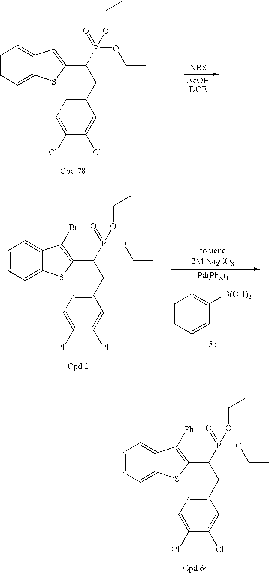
C1=CC=C2C(=C1)C=C(C(P(OCC)(OCC)=O)CC1=CC=C(Cl)C(Cl)=C1)S2.[NBS].C1=CC=C2C(=C1)C(Br)=C(C(P(OCC)(OCC)=O)CC1=CC=C(Cl)C(Cl)=C1)S2.C1=CC=CC([B(OH)2])=C1.[Pd(Ph3)4].C1=CC=C2C(=C1)C([Ph])=C(C(P(OCC)(OCC)=O)CC1=CC=C(Cl)C(Cl)=C1)S2
